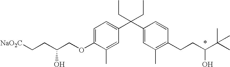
C1=C(OCC(CC[NaO2C])O)C(C)=CC(C(C2=CC(C)=C(CCC(O)C(C)(C)C)C=C2)(CC)CC)=C1
